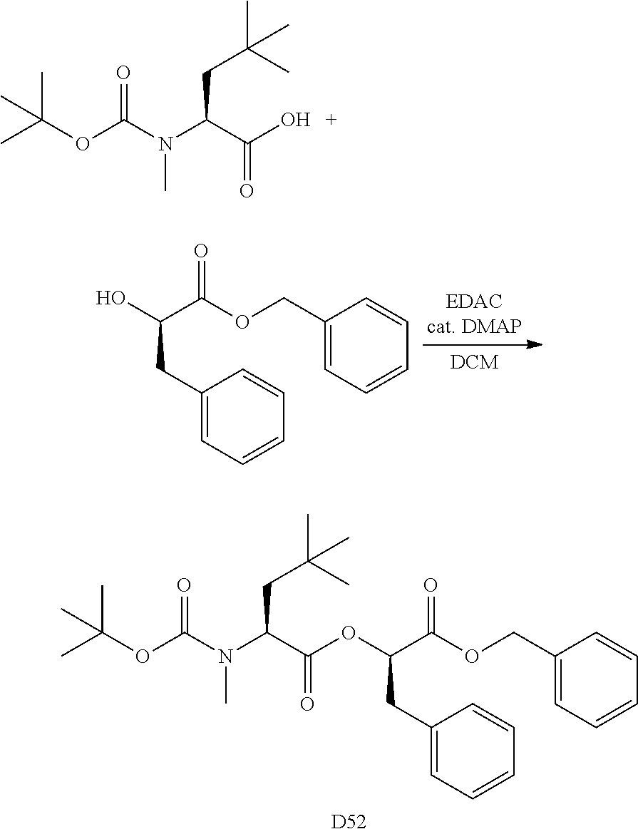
CC(OC(N(C(C(O)=O)CC(C)(C)C)C)=O)(C)C.C(CC1=CC=CC=C1)(O)C(OCC1=CC=CC=C1)=O.CC(OC(N(C(C(OC(C(OCC1=CC=CC=C1)=O)CC1=CC=CC=C1)=O)CC(C)(C)C)C)=O)(C)C.[D52]
